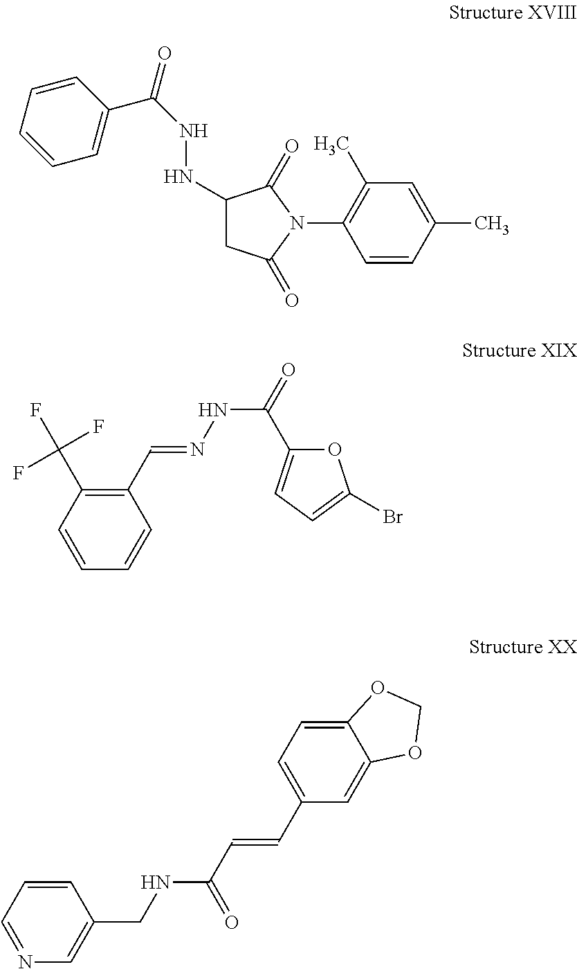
C1(C)=C(N2C(=O)C(NNC(C3=CC=CC=C3)=O)CC2=O)C=CC(C)=C1.C1(C=NNC(=O)C2=CC=C(Br)O2)=C(C(F)(F)F)C=CC=C1.C1=CC=NC=C1CNC(C=CC1=CC=C2C(=C1)OCO2)=O
